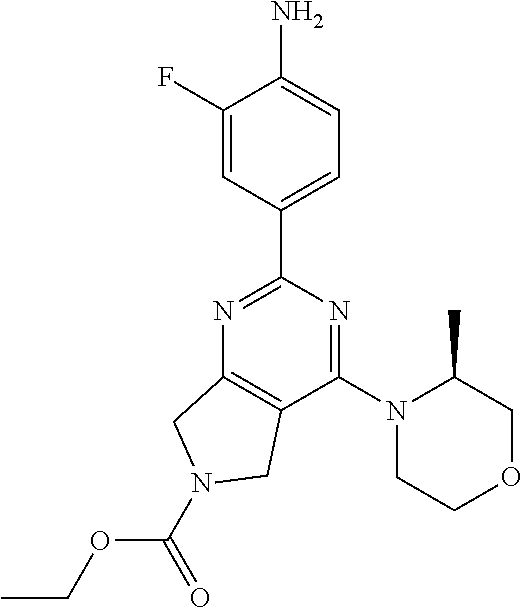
N1=C(C2=CC=C(N)C(F)=C2)N=C(N2CCOCC2C)C2=C1CN(C(=O)OCC)C2
